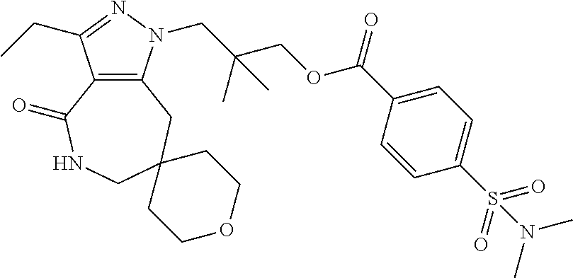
C12=C(CC3(CNC1=O)CCOCC3)N(CC(COC(C1=CC=C(S(=O)(=O)N(C)C)C=C1)=O)(C)C)N=C2CC
